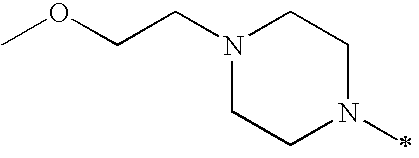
N1(CCOC)CCN(C)CC1
